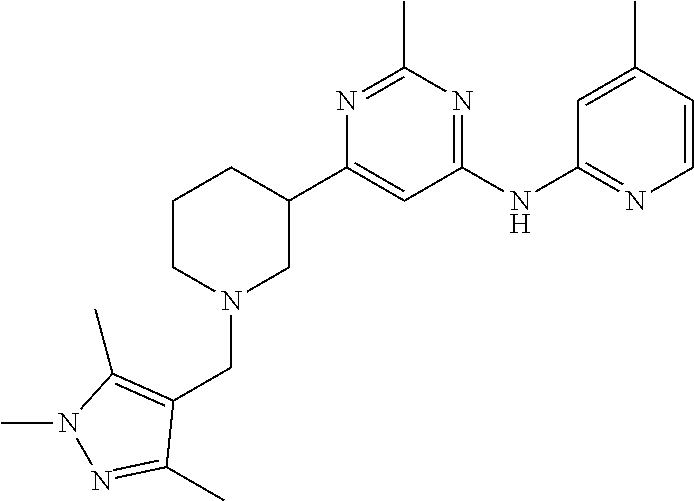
C1(C2CCCN(CC3=C(C)N(C)N=C3C)C2)=CC(NC2=NC=CC(C)=C2)=NC(C)=N1
